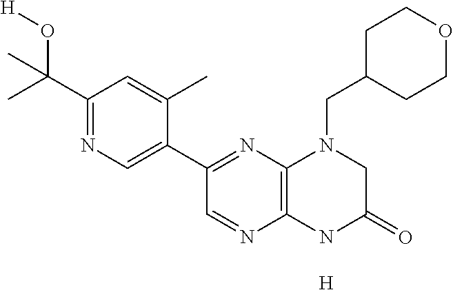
C1(C(C)(O[H])C)=NC=C(C2=NC3=C(N=C2)NC(=O)CN3CC2CCOCC2)C(C)=C1.[H]
